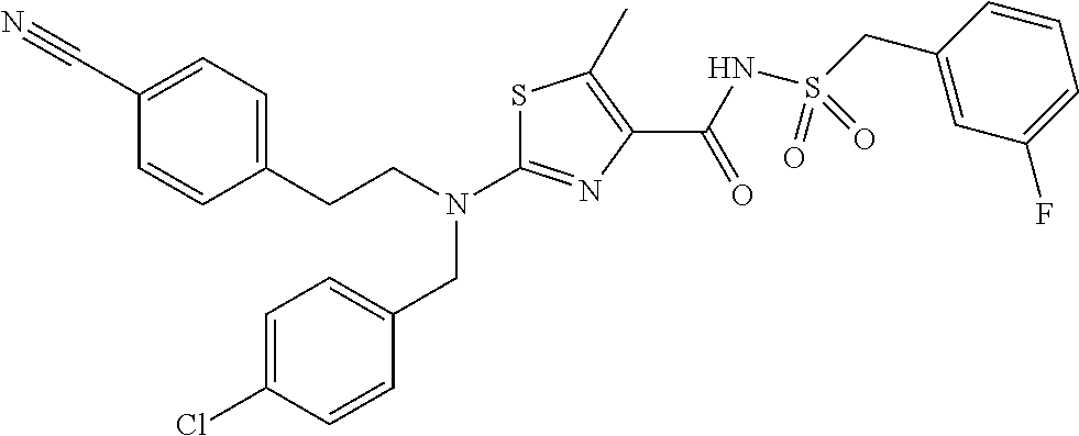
C1(C#N)=CC=C(CCN(CC2=CC=C(Cl)C=C2)C2=NC(C(NS(CC3=CC(F)=CC=C3)(=O)=O)=O)=C(C)S2)C=C1
